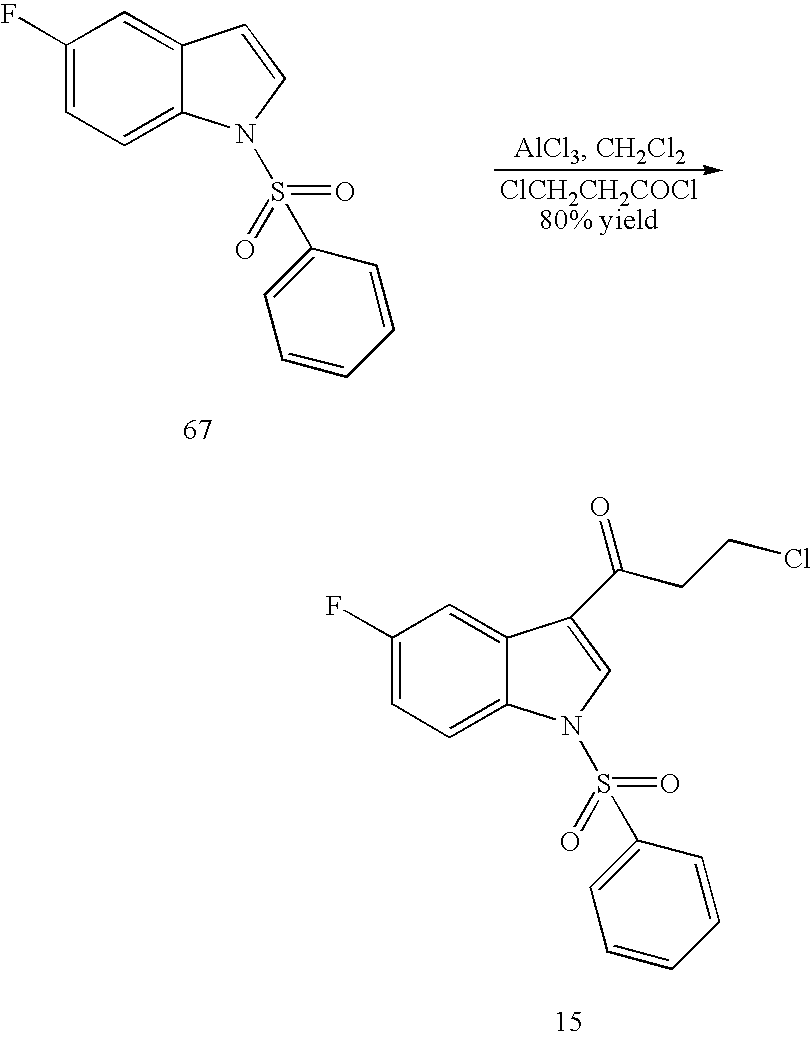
C1=C2C(=CC(F)=C1)C=CN2S(C1=CC=CC=C1)(=O)=O.C1=C2C(=CC(F)=C1)C(C(CCCl)=O)=CN2S(C1=CC=CC=C1)(=O)=O
